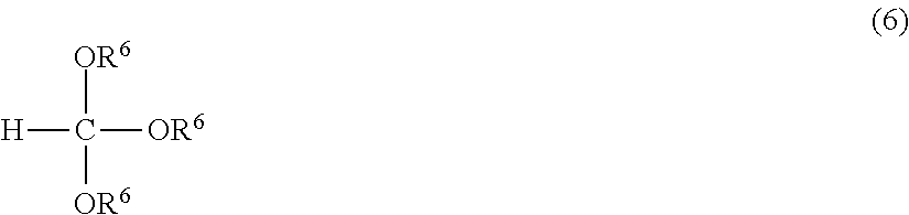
[H]C([OR6])([OR6])[OR6]
